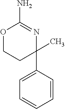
O1CCC(C2=CC=CC=C2)(C)N=C1N
